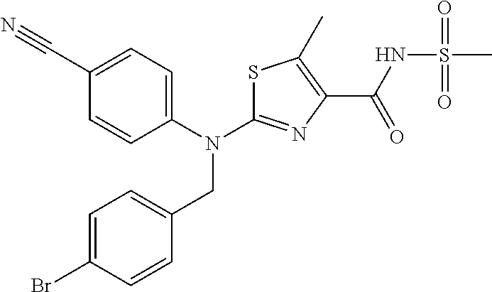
C1=C(Br)C=CC(CN(C2=NC(C(NS(C)(=O)=O)=O)=C(C)S2)C2=CC=C(C#N)C=C2)=C1
